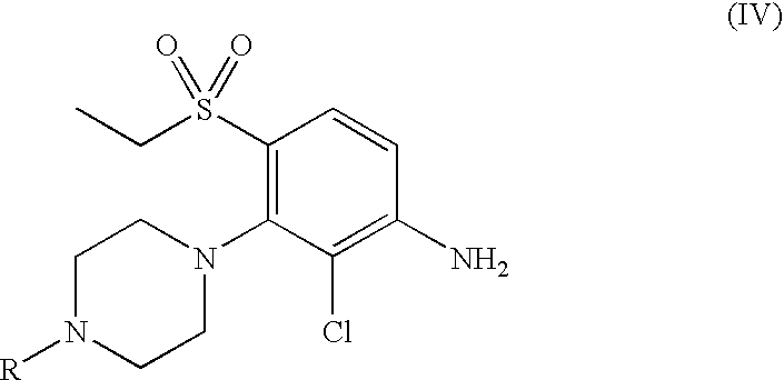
C1CN(C2=C(S(CC)(=O)=O)C=CC(N)=C2Cl)CCN1[R]
